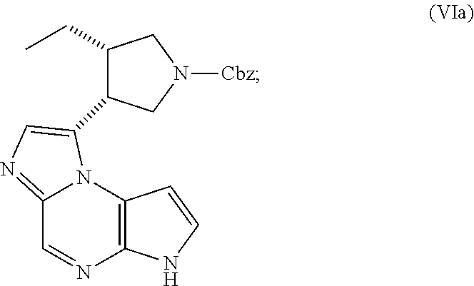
C12=NC=C(C3C(CC)CN([Cbz])C3)N1C1=C(N=C2)NC=C1
